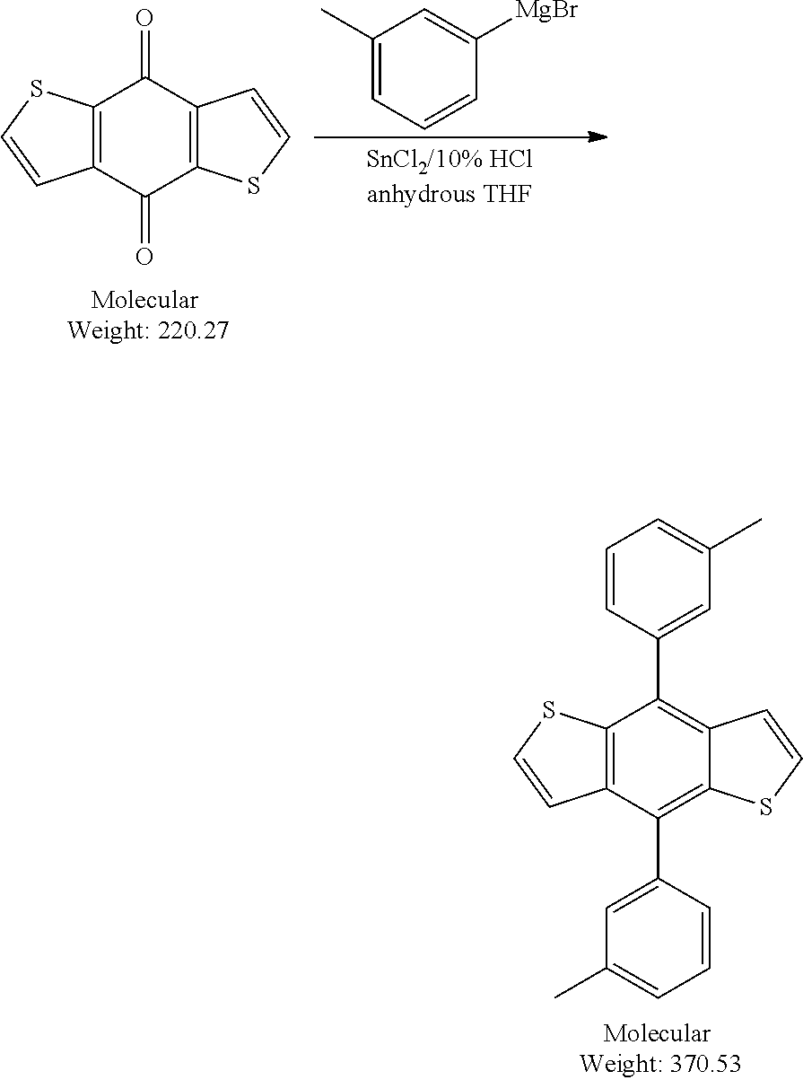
C1(C)=CC=CC([MgBr])=C1.C12=C(C(=O)C3=C(C1=O)C=CS3)C=CS2.C12=C(C(C3=CC(C)=CC=C3)=C3C(=C1C1=CC(C)=CC=C1)C=CS3)C=CS2
